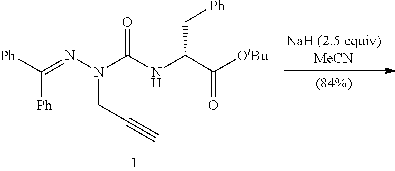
[Ph]C(=NN(C(NC(C([OtBu])=O)C[Ph])=O)CC#C)[Ph]
